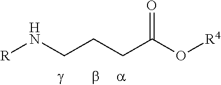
[R]NCCCC(O[R4])=O
